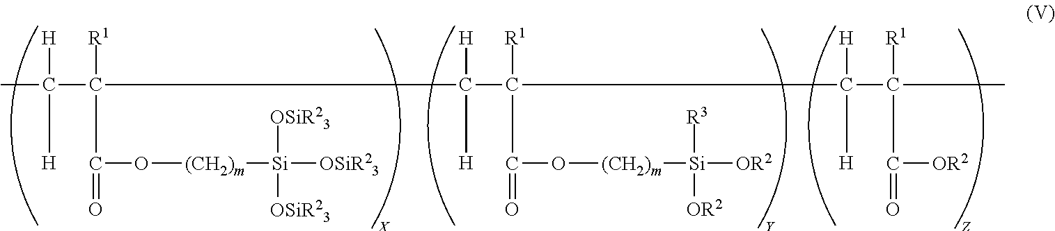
CC(C([R1])(C(=O)O[(CH2)m][Si]([OSiR23])([OSiR23])[OSiR23])C(C([R1])(C(=O)O[(CH2)m][Si]([OR2])([R3])[OR2])C(C([R1])(C(=O)[OR2])C)([H])[H])([H])[H])([H])[H]
